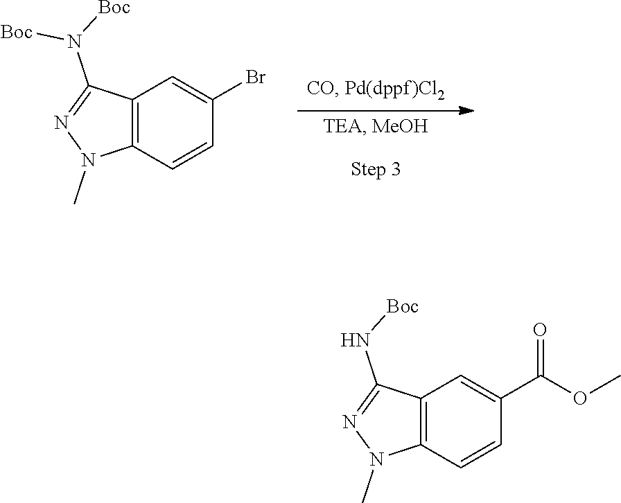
C12=C(C=CC(Br)=C1)N(C)N=C2N([Boc])[Boc].C12=C(C=CC(C(OC)=O)=C1)N(C)N=C2N[Boc]
